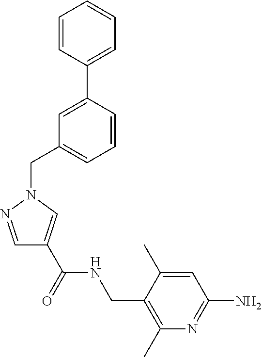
C1=CC(C2=CC(CN3N=CC(C(=O)NCC4=C(C)N=C(N)C=C4C)=C3)=CC=C2)=CC=C1
